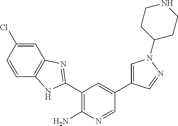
C1=C(Cl)C=CC2=C1N=C(C1=C(N)N=CC(C3=CN(C4CCNCC4)N=C3)=C1)N2
